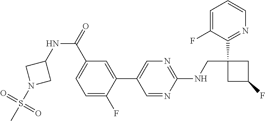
C1=NC(NCC2(C3=NC=CC=C3F)CC(F)C2)=NC=C1C1=CC(C(NC2CN(S(C)(=O)=O)C2)=O)=CC=C1F
